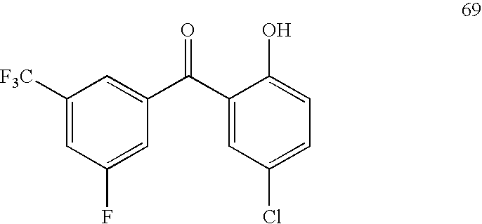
C1([F3C])=CC(F)=CC(C(C2=CC(Cl)=CC=C2O)=O)=C1
